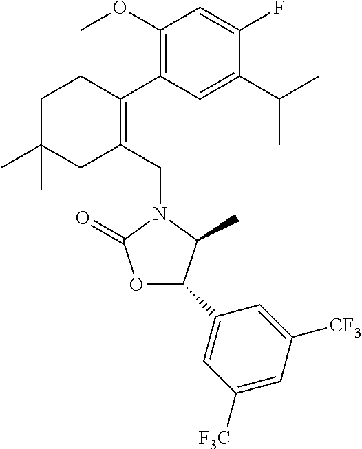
C1(OC)=C(C2=C(CN3C(=O)OC(C4=CC([F3C])=CC([CF3])=C4)C3C)CC(C)(C)CC2)C=C(C(C)C)C(F)=C1
